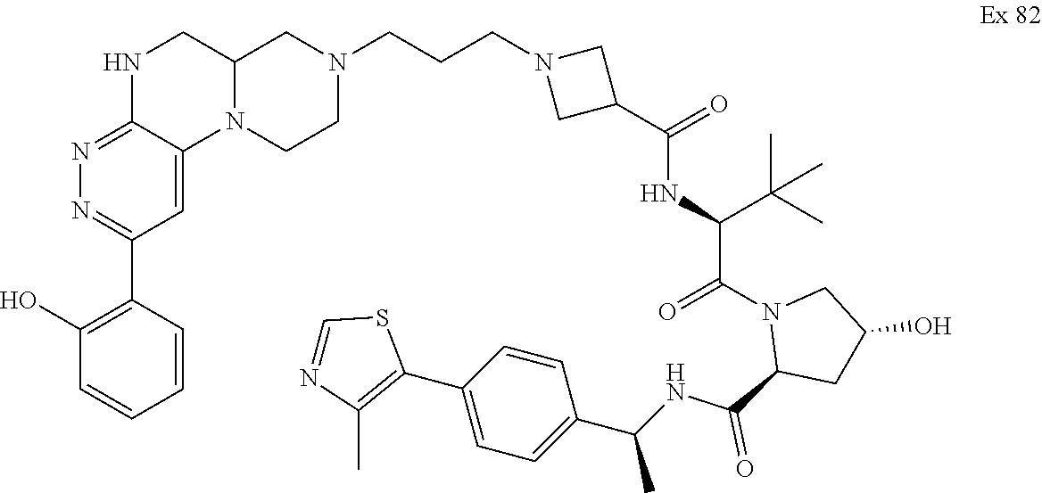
C(C1=CC=C(C2=C(C)N=CS2)C=C1)(C)NC(=O)C1N(C(=O)C(NC(C2CN(CCCN3CCN4C5=CC(C6=C(O)C=CC=C6)=NN=C5NCC4C3)C2)=O)C(C)(C)C)CC(O)C1
